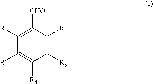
C1([CHO])=C([R])C([R])=C([R4])C([R3])=C1[R]
